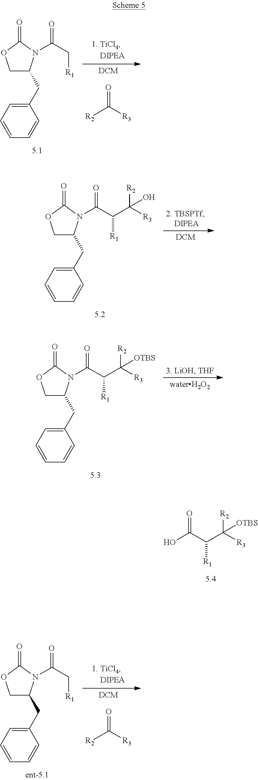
OC(C([R1])C([R3])([R2])[OTBS])=O.C1(CC2COC(=O)N2C(C[R1])=O)=CC=CC=C1.O=C([R3])[R2].C1(CC2COC(=O)N2C(C([R1])C([R3])([R2])O)=O)=CC=CC=C1.C1(CC2COC(=O)N2C(C([R1])C([R3])([R2])[OTBS])=O)=CC=CC=C1.O=C([R3])[R2].C1(CC2COC(=O)N2C(C[R1])=O)=CC=CC=C1
